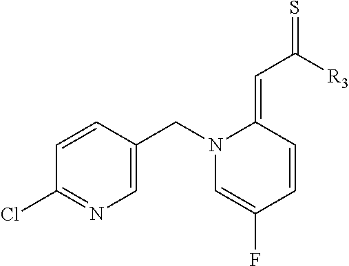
C1=CC(CN2C=C(F)C=CC2=CC([R3])=S)=CN=C1Cl
